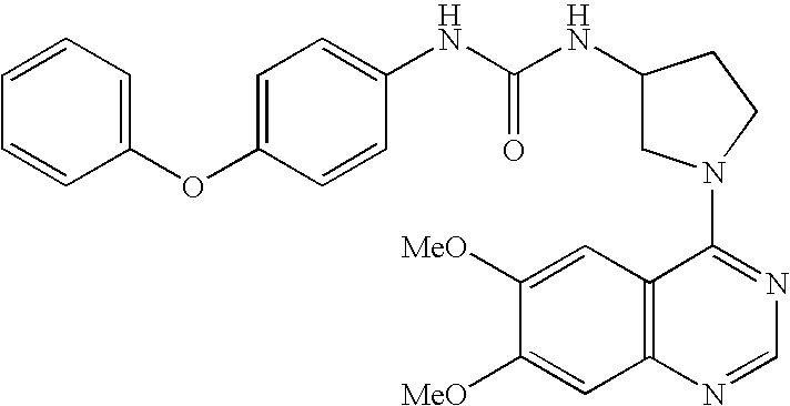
C1(OC2=CC=CC=C2)=CC=C(NC(NC2CN(C3=NC=NC4=C3C=C([MeO])C([MeO])=C4)CC2)=O)C=C1
